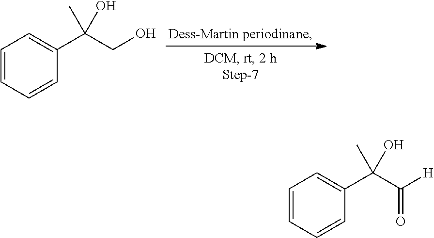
C1=CC=CC(C(CO)(C)O)=C1.C1=CC=CC(C(C([H])=O)(C)O)=C1
